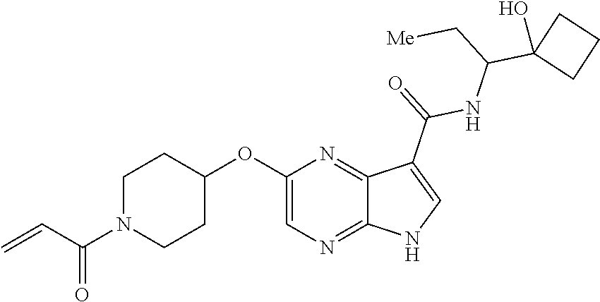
C1N(C(C=C)=O)CCC(OC2=CN=C3C(=N2)C(C(=O)NC(C2(O)CCC2)C[Me])=CN3)C1
